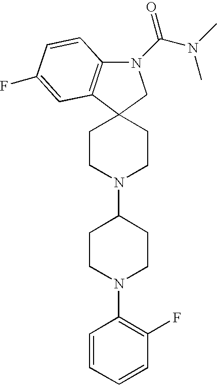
C12(CCN(C3CCN(C4=C(F)C=CC=C4)CC3)CC1)C1=C(N(C(N(C)C)=O)C2)C=CC(F)=C1
